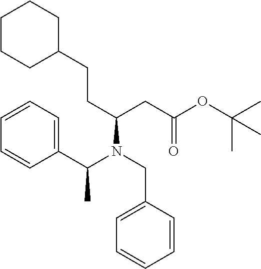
C(C(=O)OC(C)(C)C)C(N(CC1=CC=CC=C1)C(C1=CC=CC=C1)C)CCC1CCCCC1
